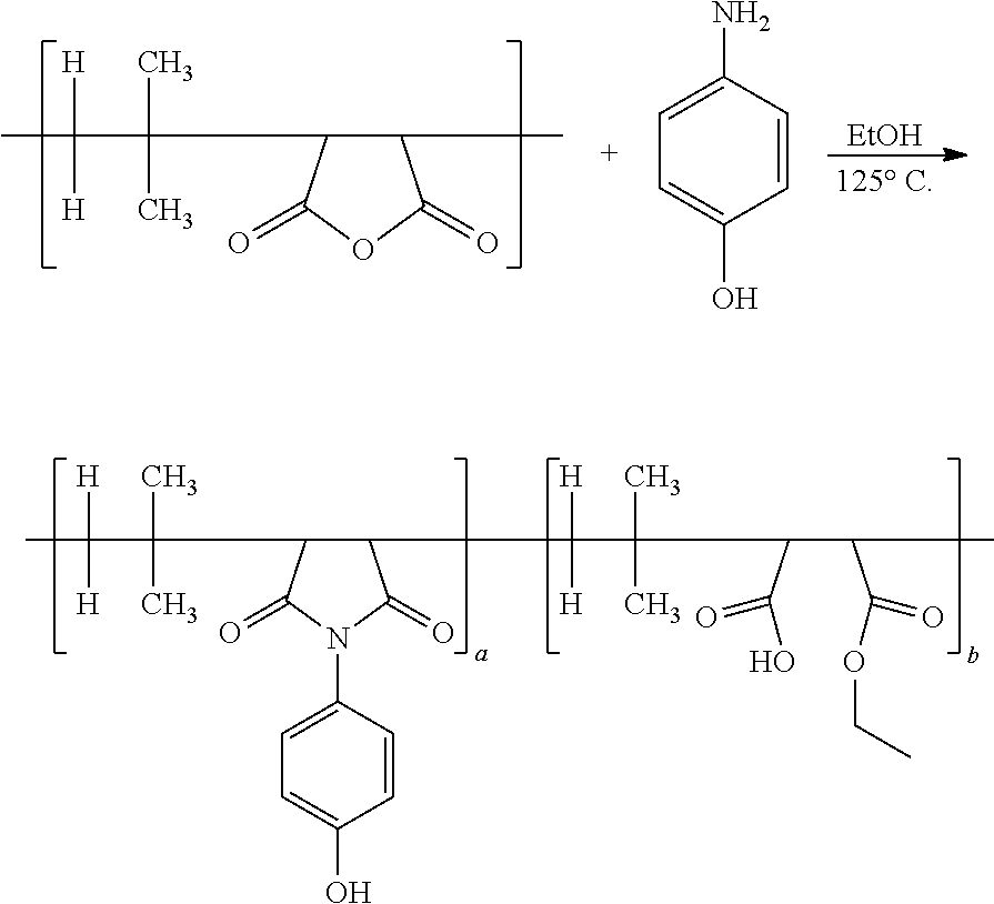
C1(CC(C(C(C(C)C(=O)OCC)C(=O)O)(C)C)([H])[H])C(C(C(C)([H])[H])(C)C)C(=O)N(C2=CC=C(O)C=C2)C1=O.C1(C)C(C(C(C)([H])[H])(C)C)C(=O)OC1=O.[EtOH].C1(N)=CC=C(O)C=C1
